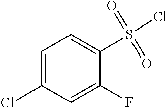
ClC1=CC=C(S(Cl)(=O)=O)C(F)=C1
